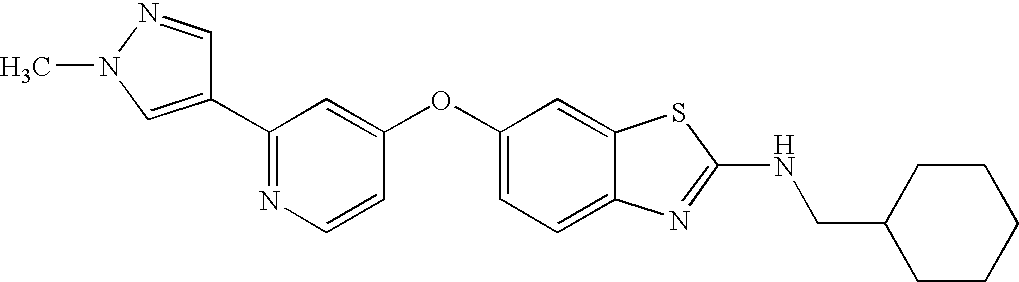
N1=C(C2=CN(C)N=C2)C=C(OC2=CC=C3C(=C2)SC(NCC2CCCCC2)=N3)C=C1
